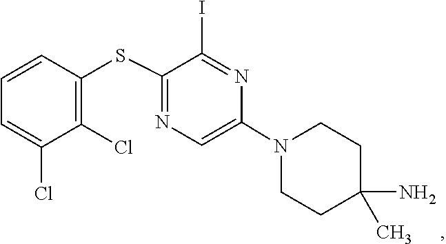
C1C(N)(C)CCN(C2=CN=C(SC3=C(Cl)C(Cl)=CC=C3)C(I)=N2)C1
